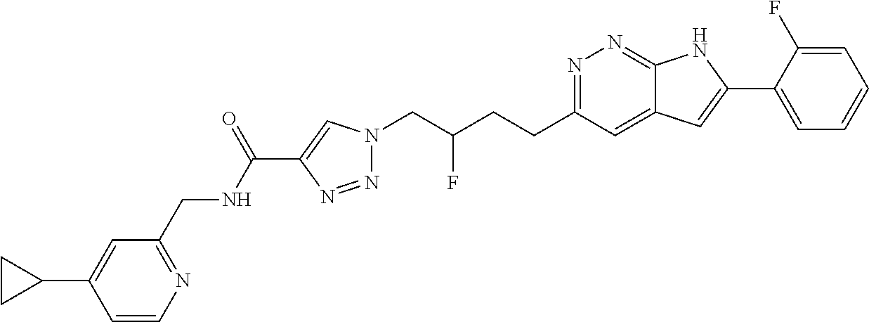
N1=C(CCC(CN2N=NC(C(NCC3=NC=CC(C4CC4)=C3)=O)=C2)F)C=C2C(=N1)NC(C1=CC=CC=C1F)=C2
